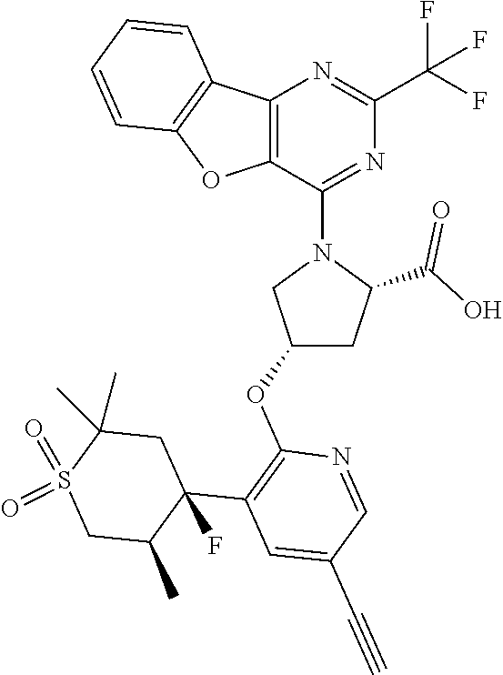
C12=C(C(N3CC(OC4=C(C5(F)C(C)CS(=O)(=O)C(C)(C)C5)C=C(C#C)C=N4)CC3C(O)=O)=NC(C(F)(F)F)=N1)OC1=C2C=CC=C1
